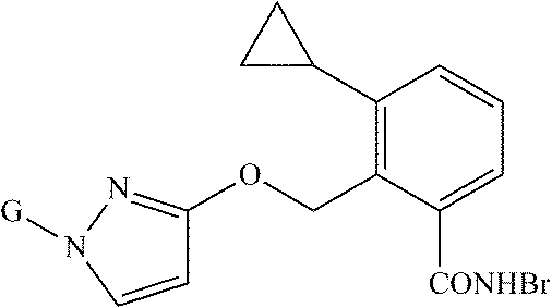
C1=CN([G])N=C1OCC1=C(C2CC2)C=CC=C1[CONHBr]
